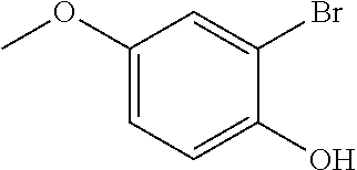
COC1=CC=C(O)C(Br)=C1
